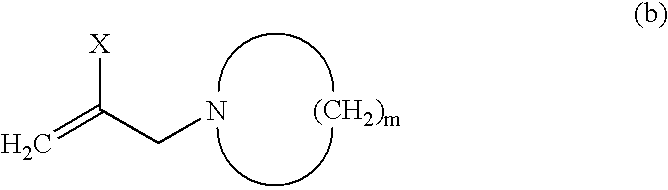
C=C(CN)[X]
